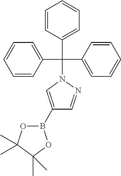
C1=CC(C(N2C=C(B3OC(C)(C)C(C)(C)O3)C=N2)(C2=CC=CC=C2)C2=CC=CC=C2)=CC=C1
